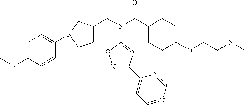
C(N(C(C1CCC(OCCN(C)C)CC1)=O)C1=CC(C2=CC=NC=N2)=NO1)C1CCN(C2=CC=C(N(C)C)C=C2)C1
